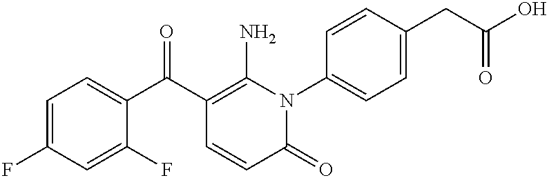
C1=C(F)C=C(F)C(C(C2=C(N)N(C3=CC=C(CC(O)=O)C=C3)C(=O)C=C2)=O)=C1
